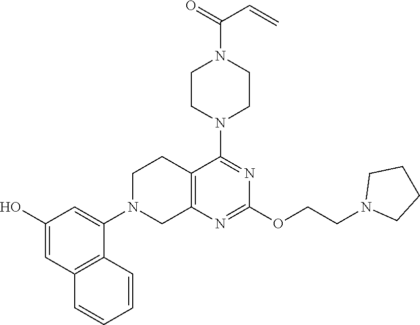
C1(O)=CC2=C(C(N3CC4=C(CC3)C(N3CCN(C(=O)C=C)CC3)=NC(OCCN3CCCC3)=N4)=C1)C=CC=C2
